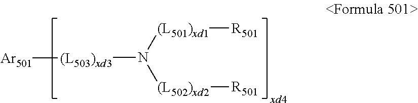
[(L503)xd3](N([(L501)xd1][R501])[(L502)xd2][R501])[Ar501]
